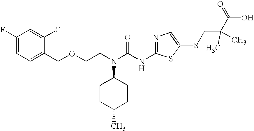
C1(F)=CC=C(COCCN(C(NC2=NC=C(SCC(C(O)=O)(C)C)S2)=O)C2CCC(C)CC2)C(Cl)=C1
